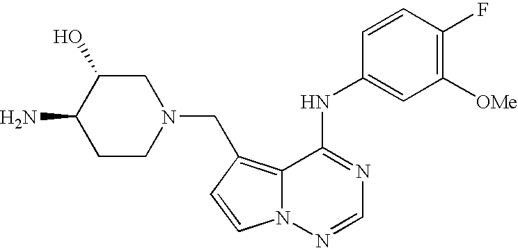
C1([OMe])=C(F)C=CC(NC2=NC=NN3C2=C(CN2CC(O)C(N)CC2)C=C3)=C1
